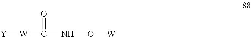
[Y][W]C(NO[W])=O
